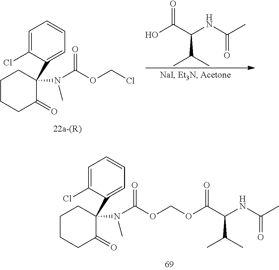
C1=C(Cl)C(C2(N(C(OCOC(C(NC(C)=O)C(C)C)=O)=O)C)CCCCC2=O)=CC=C1.C1=C(Cl)C(C2(N(C(OCCl)=O)C)CCCCC2=O)=CC=C1.OC(C(NC(C)=O)C(C)C)=O
